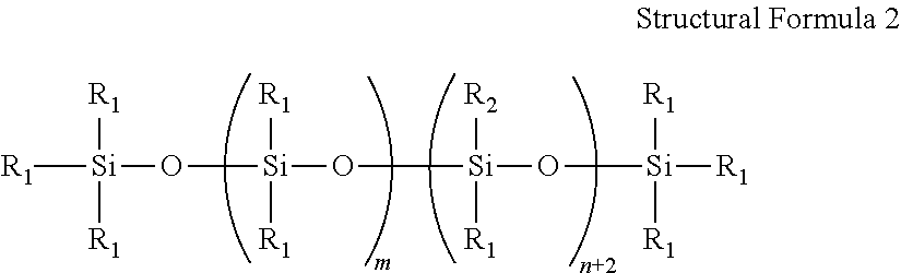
[R1][Si]([R1])(O[Si](O[Si](O[Si]([R1])([R1])[R1])([R2])[R1])([R1])[R1])[R1]
